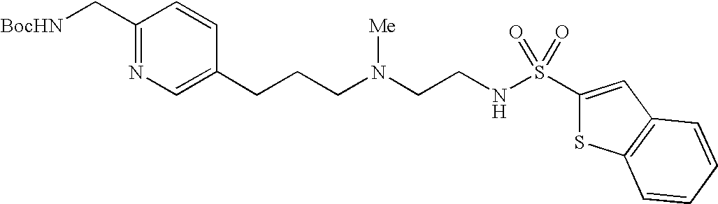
C1(C[BocHN])=NC=C(CCCN(CCNS(C2=CC3=C(S2)C=CC=C3)(=O)=O)[Me])C=C1
